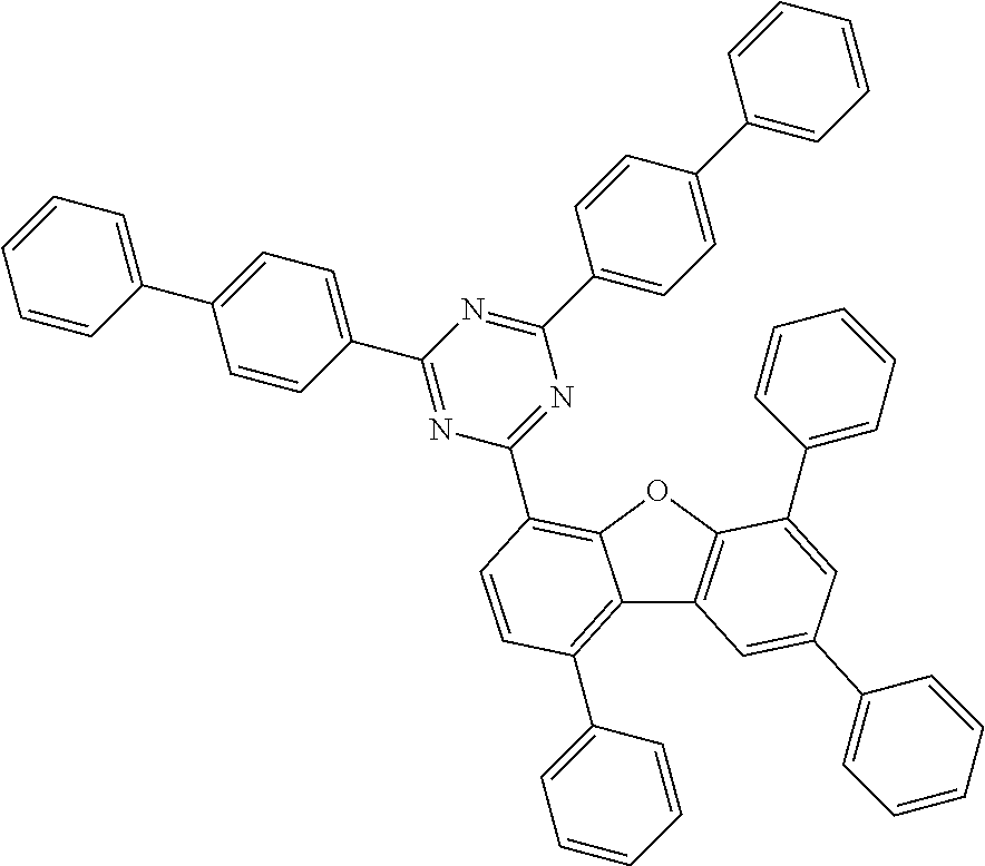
N1=C(C2=CC=C(C3=CC=CC=C3)C=C2)N=C(C2=CC=C(C3=CC=CC=C3)C=C2)N=C1C1=C2C(=C(C3=CC=CC=C3)C=C1)C1=C(O2)C(C2=CC=CC=C2)=CC(C2=CC=CC=C2)=C1
